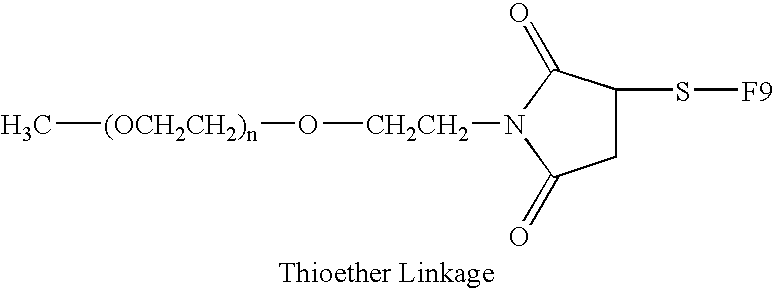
C[(OCH2CH2)n]O[CH2CH2]N1C(=O)C(S[F9])CC1=O
